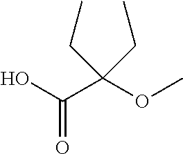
OC(C(OC)(CC)CC)=O
